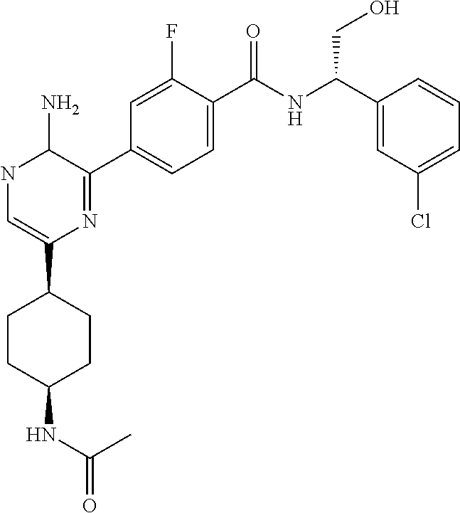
N1C=C(C2CCC(NC(=O)C)CC2)N=C(C2=CC=C(C(NC(C3=CC(Cl)=CC=C3)CO)=O)C(F)=C2)C1N
